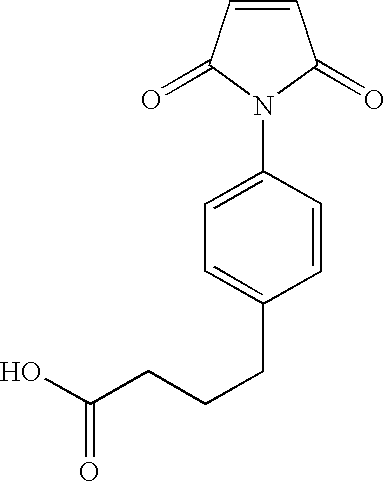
C1=CC(=O)N(C2=CC=C(CCCC(O)=O)C=C2)C1=O
